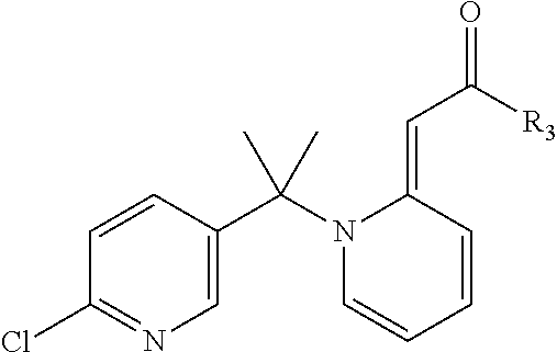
C1=CC(C(N2C=CC=CC2=CC([R3])=O)(C)C)=CN=C1Cl
